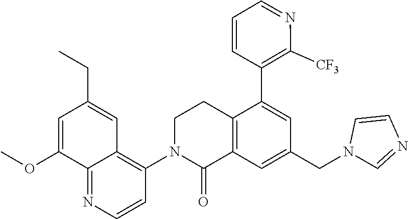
C1CN(C2=C3C(=NC=C2)C(OC)=CC(CC)=C3)C(=O)C2=C1C(C1=C([CF3])N=CC=C1)=CC(CN1C=NC=C1)=C2
